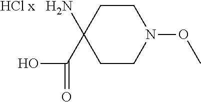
C1CN(OC)CCC1(C(O)=O)N.[HCl x]
